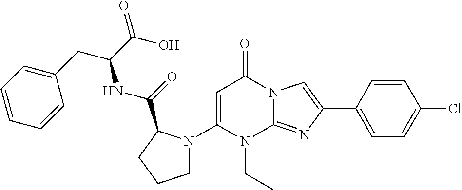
C1(N2CCCC2C(=O)NC(CC2=CC=CC=C2)C(O)=O)=CC(=O)N2C(=NC(C3=CC=C(Cl)C=C3)=C2)N1CC
